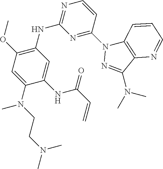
C1(NC2=NC=CC(N3C4=C(C(N(C)C)=N3)N=CC=C4)=N2)=C(OC)C=C(N(CCN(C)C)C)C(NC(C=C)=O)=C1
